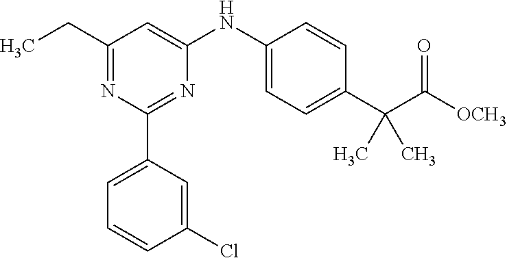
CCC1=NC(C2=CC=CC(Cl)=C2)=NC(NC2=CC=C(C(C(=O)[OCH3])(C)C)C=C2)=C1
